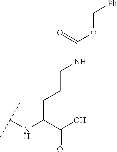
C(C(C(O)=O)NC(C)C)CCNC(OC[Ph])=O
